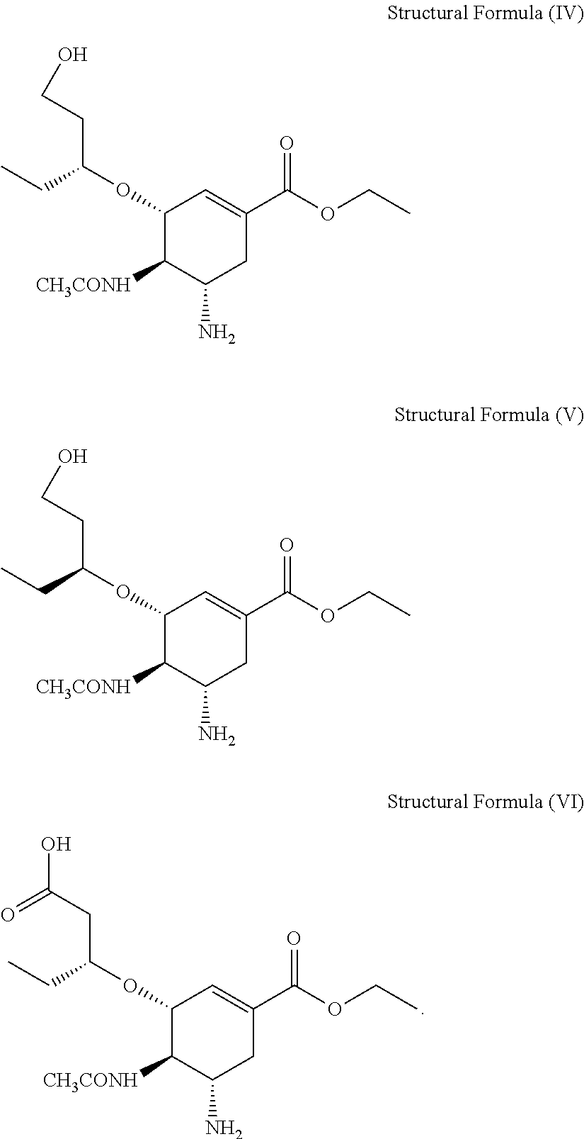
C1(OC(CC(O)=O)CC)C([CH3CONH])C(N)CC(C(OCC)=O)=C1.C1(OC(CCO)CC)C([CH3CONH])C(N)CC(C(OCC)=O)=C1.C1(OC(CCO)CC)C([CH3CONH])C(N)CC(C(OCC)=O)=C1
